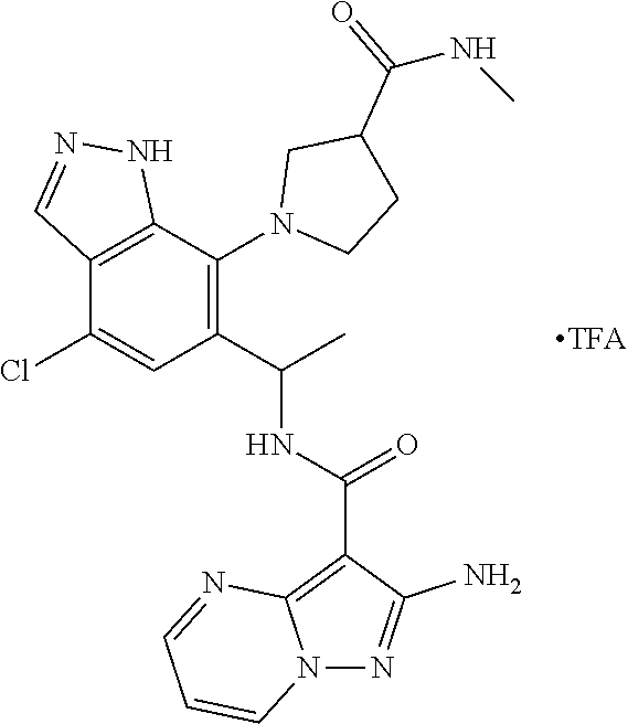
N12N=C(N)C(C(NC(C3=C(N4CCC(C(NC)=O)C4)C4=C(C(Cl)=C3)C=NN4)C)=O)=C1N=CC=C2
